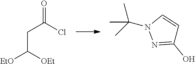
N1=C(O)C=CN1C(C)(C)C.C(C([EtO])[OEt])C(=O)Cl
